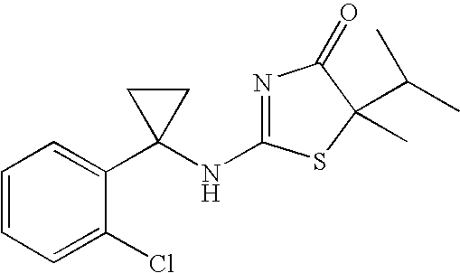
C1=CC=C(Cl)C(C2(NC3=NC(=O)C(C(C)C)(C)S3)CC2)=C1
